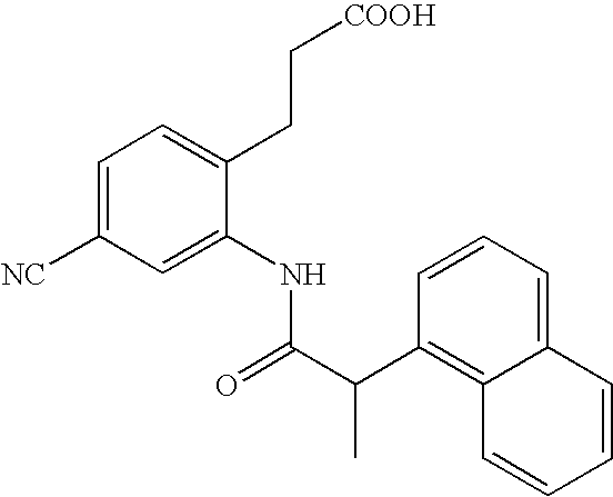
C1=C([NC])C=C(NC(C(C2=C3C(=CC=C2)C=CC=C3)C)=O)C(CC[COOH])=C1
